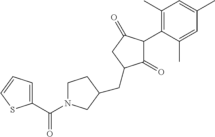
C1(=O)C(C2=C(C)C=C(C)C=C2C)C(=O)CC1CC1CN(C(=O)C2=CC=CS2)CC1
